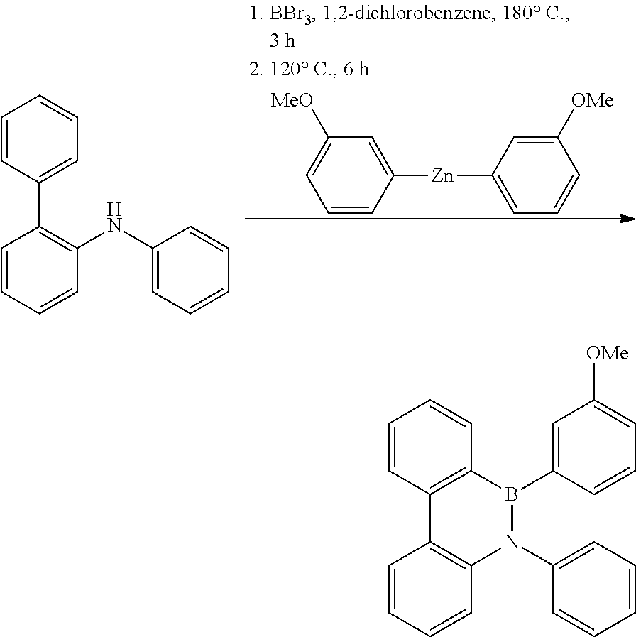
[Zn](C1=CC([MeO])=CC=C1)C1=CC=CC([OMe])=C1.C1=CC=CC(C2=C(NC3=CC=CC=C3)C=CC=C2)=C1.C1=CC2=C(C=C1)B(C1=CC([OMe])=CC=C1)N(C1=CC=CC=C1)C1=C2C=CC=C1
